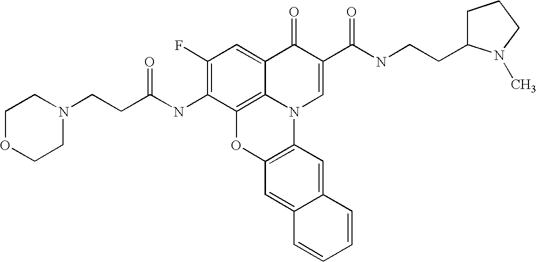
C1(F)=C(NC(CCN2CCOCC2)=O)C2=C3C(=C1)C(=O)C(C(NCCC1CCCN1C)=O)=CN3C1=C(O2)C=C2C(=C1)C=CC=C2
